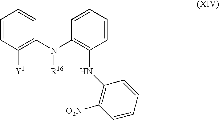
C1=CC([Y1])=C(N(C2=C(NC3=C([O2N])C=CC=C3)C=CC=C2)[R16])C=C1
